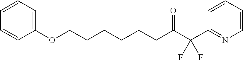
C1(OCCCCCCC(C(C2=NC=CC=C2)(F)F)=O)=CC=CC=C1
